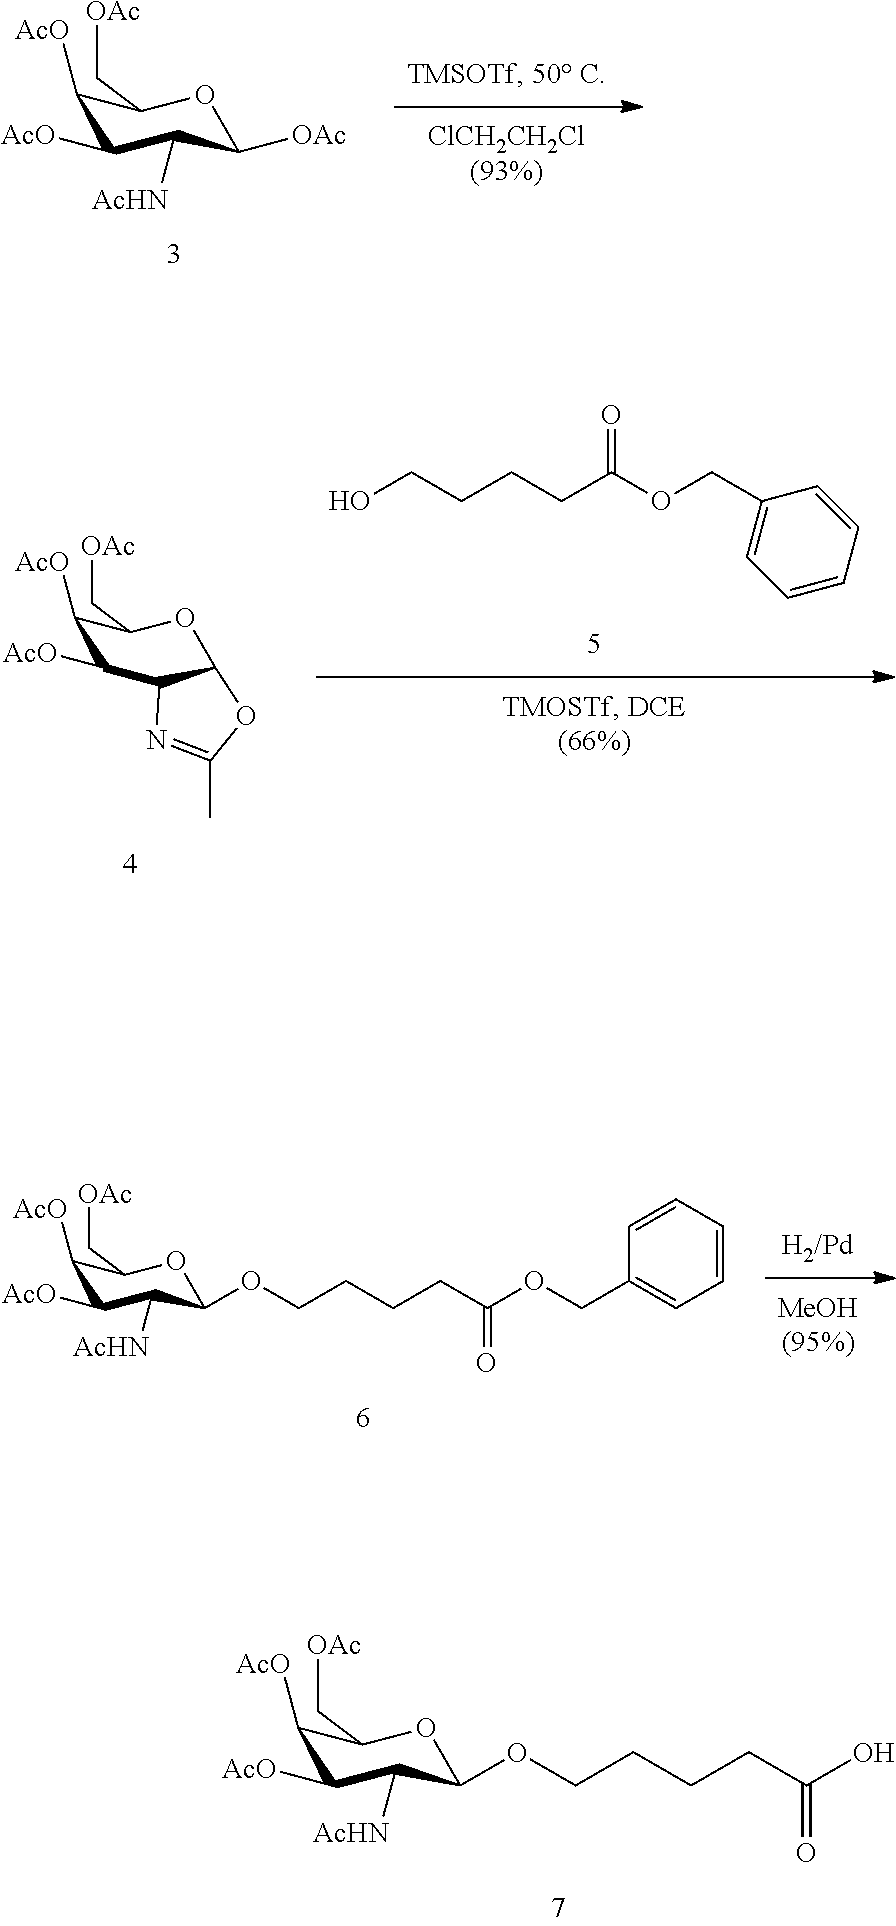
C1([AcO])C([AcO])C([AcHN])C([OAc])OC1C[OAc].OCCCCC(OCC1=CC=CC=C1)=O.C1([AcO])C([AcO])C2C(OC1C[OAc])OC(C)=N2.C1([AcO])C([AcO])C([AcHN])C(OCCCCC(O)=O)OC1C[OAc].C1([AcO])C([AcO])C([AcHN])C(OCCCCC(OCC2=CC=CC=C2)=O)OC1C[OAc]
